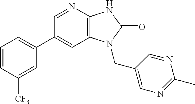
C1(C2=CC=CC([CF3])=C2)=CC2=C(N=C1)NC(=O)N2CC1=CN=C(C)N=C1
